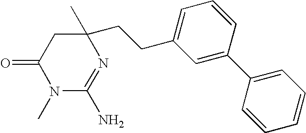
N1(C)C(N)=NC(C)(CCC2=CC=CC(C3=CC=CC=C3)=C2)CC1=O
